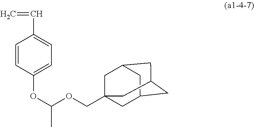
C(C1=CC=C(OC(OCC23CC4CC(CC(C2)C4)C3)C)C=C1)=C
